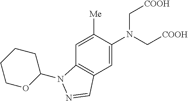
C1=C(N(C[COOH])C[COOH])C([Me])=CC2=C1C=NN2C1CCCCO1
